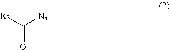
O=C([R1])[N3]
